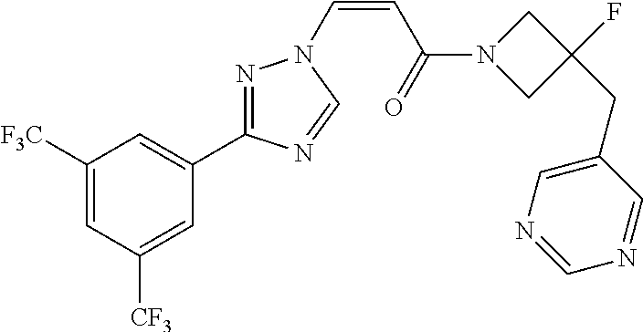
C1([F3C])=CC([CF3])=CC(C2=NN(C=CC(N3CC(CC4=CN=CN=C4)(F)C3)=O)C=N2)=C1
